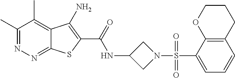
C1(C)=NN=C2C(=C1C)C(N)=C(C(=O)NC1CN(S(C3=CC=CC4=C3OCCC4)(=O)=O)C1)S2
